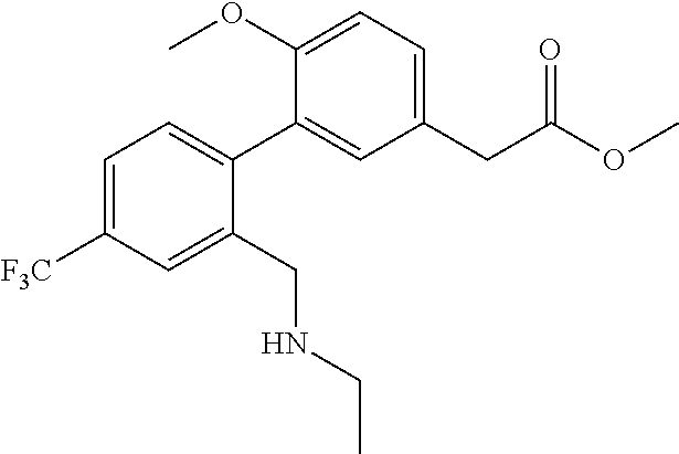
COC1=CC=C(CC(OC)=O)C=C1C1=CC=C([F3C])C=C1CNCC
